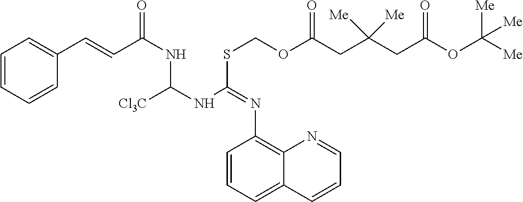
C1=CC=CC(C=CC(NC(NC(SCOC(CC(CC(OC([Me])([Me])[Me])=O)([Me])[Me])=O)=NC2=C3C(=CC=C2)C=CC=N3)[Cl3C])=O)=C1
